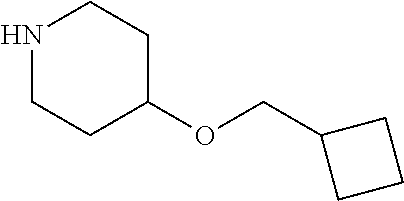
N1CCC(OCC2CCC2)CC1
